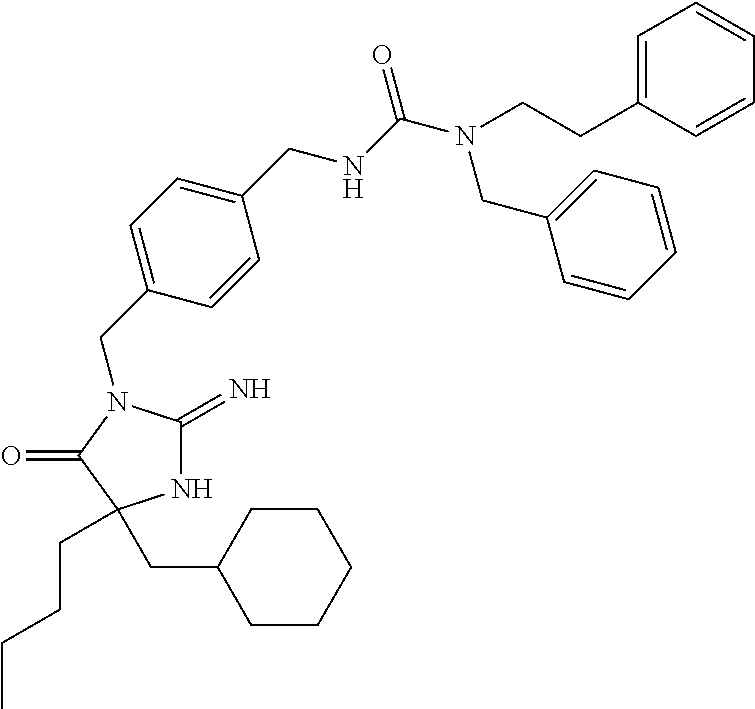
N1C(=N)N(CC2=CC=C(CNC(N(CC3=CC=CC=C3)CCC3=CC=CC=C3)=O)C=C2)C(=O)C1(CCCC)CC1CCCCC1
